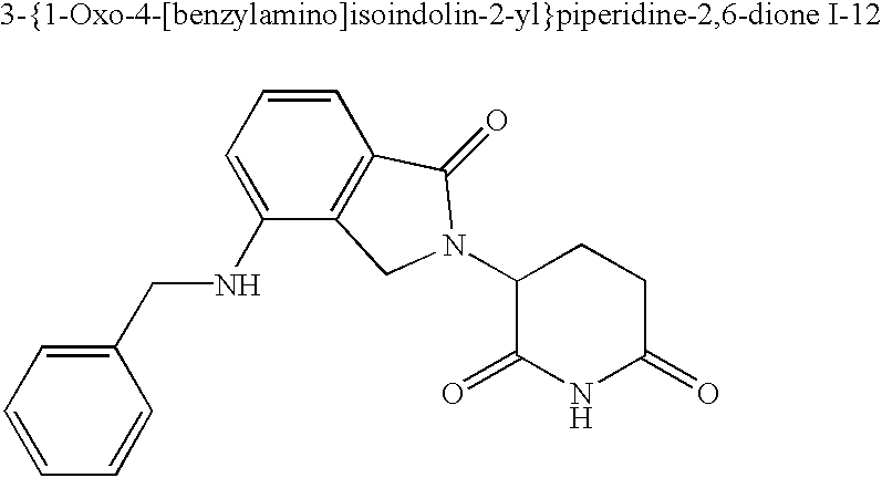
C1=C(CNC2=CC=CC3=C2CN(C2C(=O)NC(=O)CC2)C3=O)C=CC=C1
